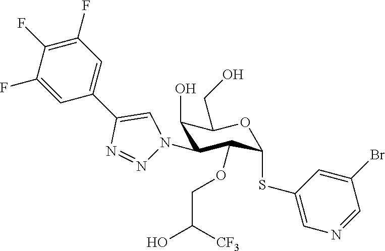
C1(O)C(N2N=NC(C3=CC(F)=C(F)C(F)=C3)=C2)C(OCC(O)[CF3])C(SC2=CN=CC(Br)=C2)OC1CO
